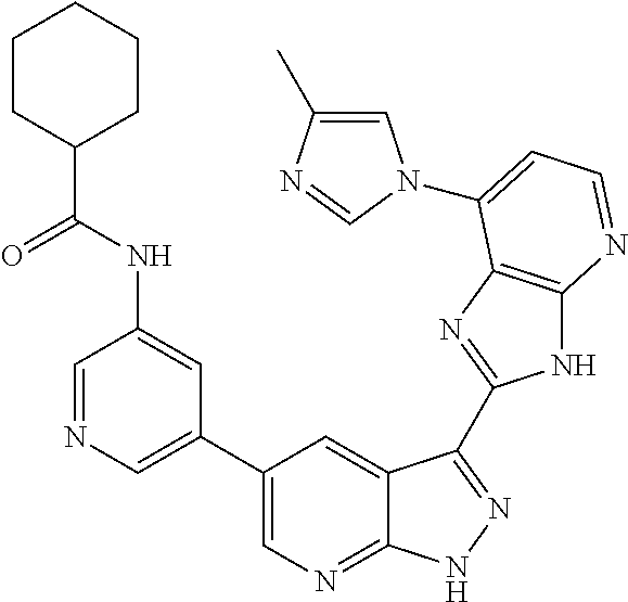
C1=NC=C(C2=CN=C3C(=C2)C(C2=NC4=C(N2)N=CC=C4N2C=C(C)N=C2)=NN3)C=C1NC(C1CCCCC1)=O
